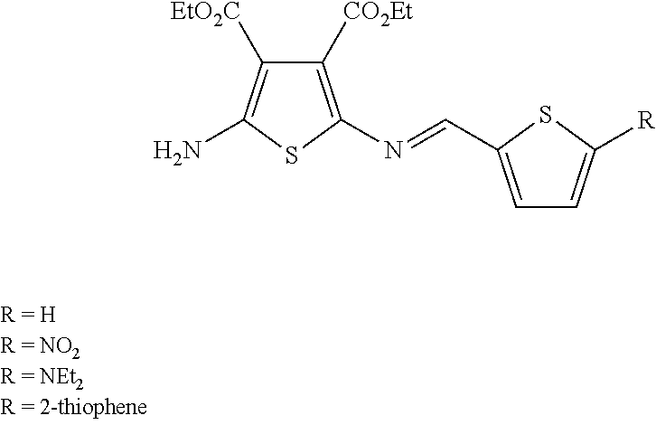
N(C1=C([CO2Et])C([EtO2C])=C(N)S1)=CC1=CC=C([R])S1
